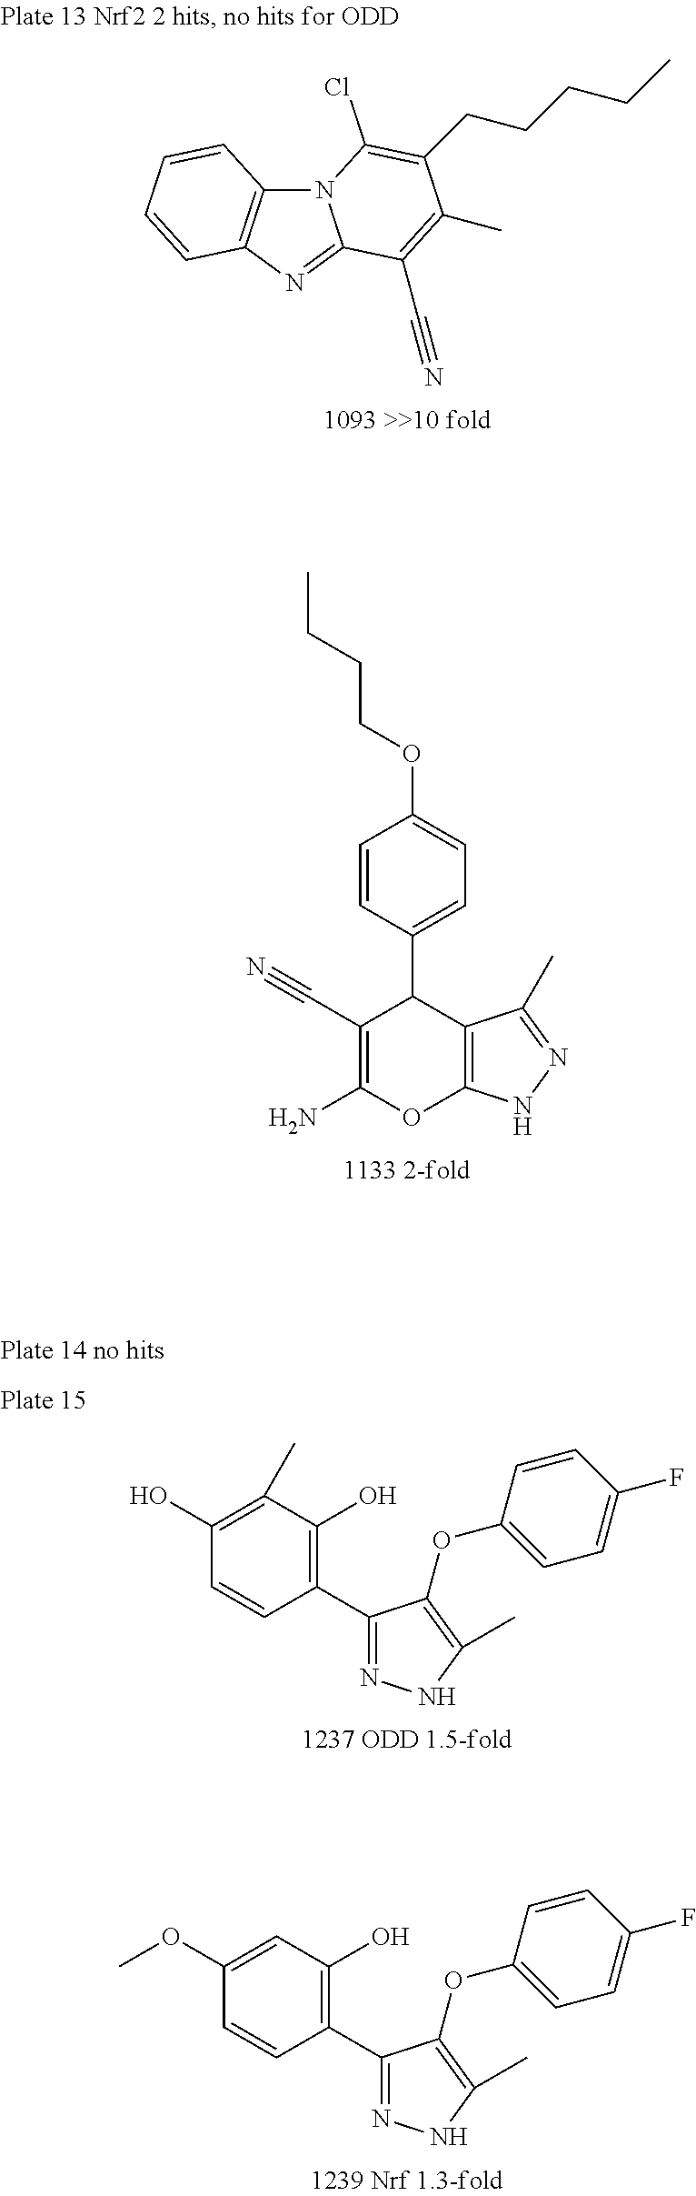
N12C3=C(N=C1C(C#N)=C(C)C(CCCCC)=C2Cl)C=CC=C3.C1(C#N)=C(N)OC2=C(C1C1=CC=C(OCCCC)C=C1)C(C)=NN2.C1(O)=C(C)C(O)=C(C2=NNC(C)=C2OC2=CC=C(F)C=C2)C=C1.C1(OC)=CC(O)=C(C2=NNC(C)=C2OC2=CC=C(F)C=C2)C=C1
